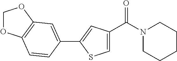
C1(C2=CC3=C(OCO3)C=C2)=CC(C(N2CCCCC2)=O)=CS1
